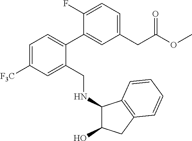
C1(F)=CC=C(CC(OC)=O)C=C1C1=CC=C([F3C])C=C1CNC1C(O)CC2=C1C=CC=C2
